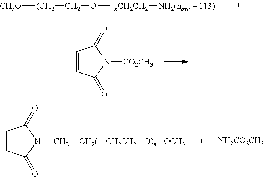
[(CH2]([CH3O])CO[)nCH2CH2][NH2(nave = 113)].C1=CC(=O)N([CO2CH3])C1=O.C1=CC(=O)N(C[CH2(][CH2CH2][O)n][OCH3])C1=O.[NH2CO2CH3]
